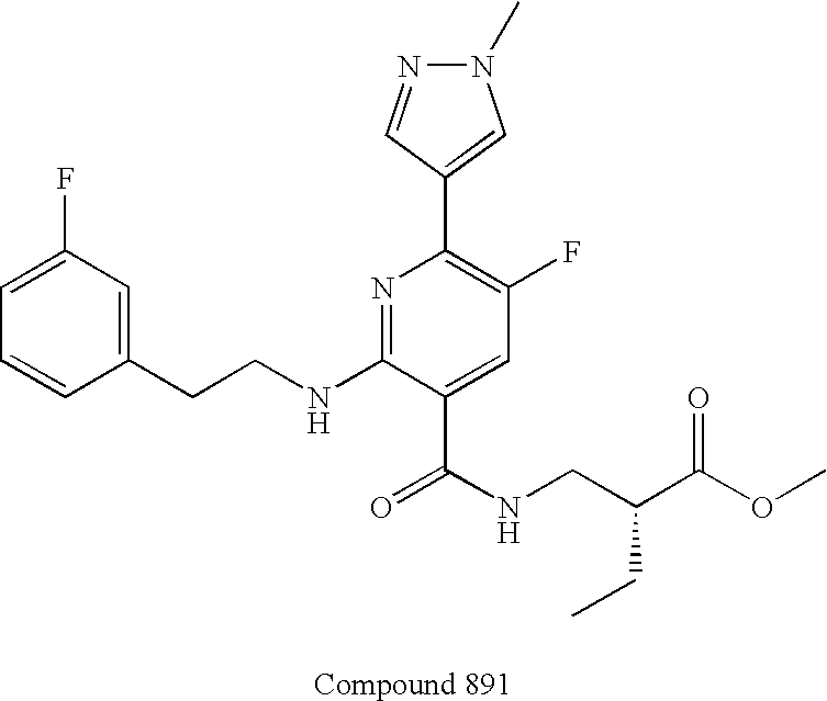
C1=CC(CCNC2=NC(C3=CN(C)N=C3)=C(F)C=C2C(NCC(C(OC)=O)CC)=O)=CC(F)=C1
